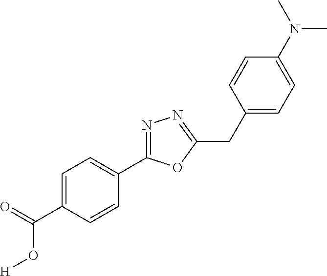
C1=C(C(O[H])=O)C=CC(C2=NN=C(CC3=CC=C(N(C)C)C=C3)O2)=C1
